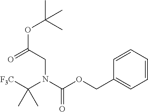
C1=CC=CC(COC(N(C([F3C])(C)C)CC(OC(C)(C)C)=O)=O)=C1
